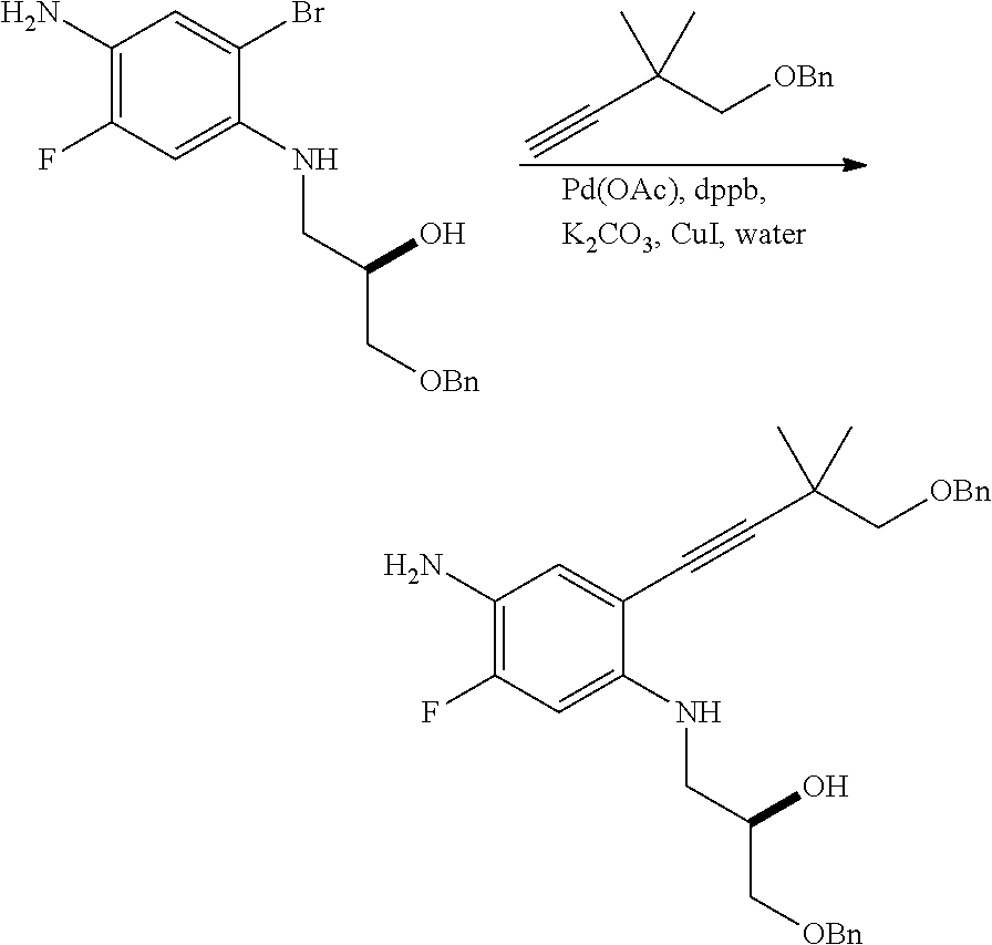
CC(C)(C#C)C[OBn].C1(N)=C(F)C=C(NCC(C[OBn])O)C(Br)=C1.C1(N)=C(F)C=C(NCC(C[OBn])O)C(C#CC(C[OBn])(C)C)=C1
